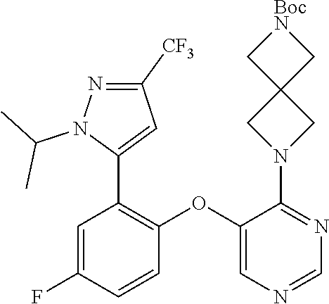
C1=NC=C(OC2=C(C3=CC([CF3])=NN3C(C)C)C=C(F)C=C2)C(N2CC3(C2)C[BocN]C3)=N1
